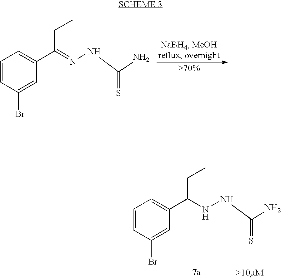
C1=CC(Br)=CC(C(=NNC(N)=S)CC)=C1.C1=CC(Br)=CC(C(NNC(N)=S)CC)=C1
